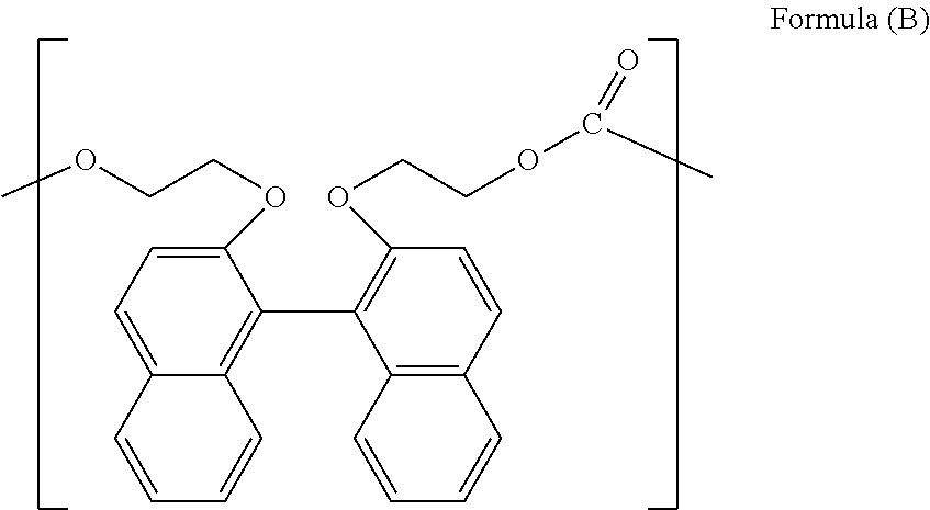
C1(OCCOC)=CC=C2C(=C1C1=C(OCCOC(=O)C)C=CC3=C1C=CC=C3)C=CC=C2
